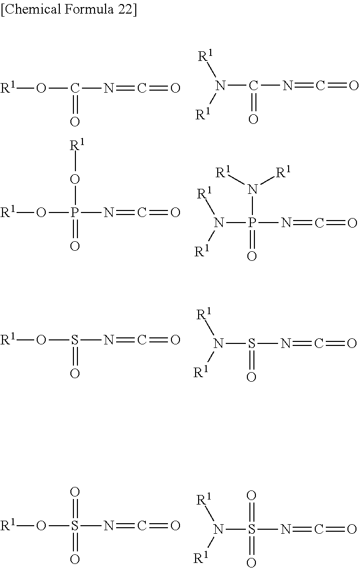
[R1]OC(=O)N=C=O.N(C(=O)N=C=O)([R1])[R1].[R1]OP(=O)(N=C=O)O[R1].N(P(=O)(N=C=O)N([R1])[R1])([R1])[R1].[R1]OS(=O)N=C=O.N(S(=O)N=C=O)([R1])[R1].[R1]OS(=O)(N=C=O)=O.N(S(=O)(N=C=O)=O)([R1])[R1]
